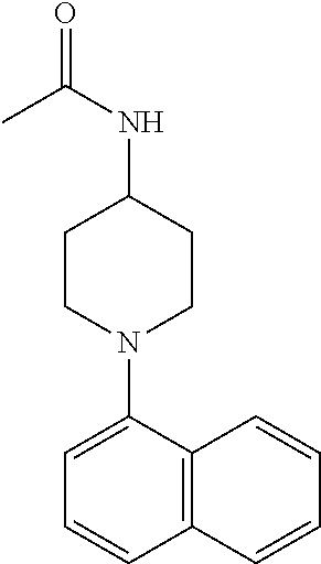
C1CN(C2=CC=CC3=C2C=CC=C3)CCC1NC(=O)C
